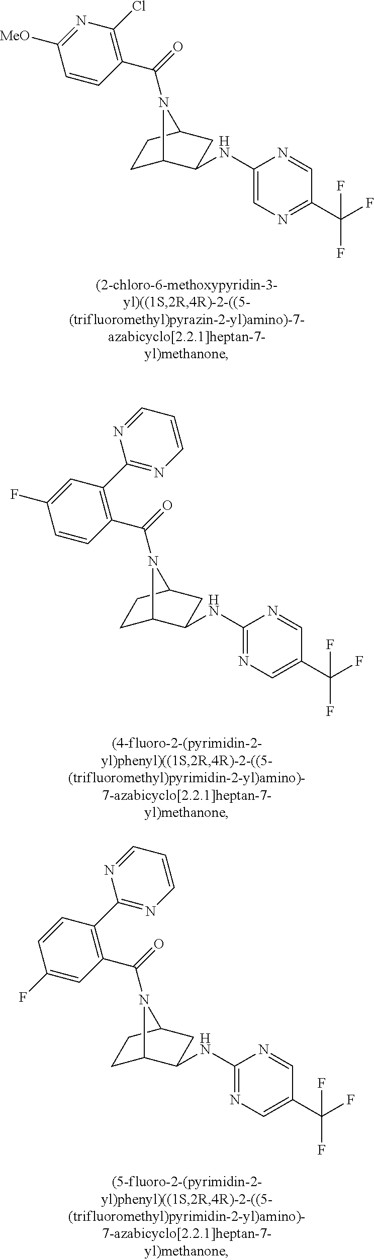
C1C2C(NC3=CN=C(C(F)(F)F)C=N3)CC(C1)N2C(=O)C1=C(Cl)N=C([MeO])C=C1.C1C2C(NC3=NC=C(C(F)(F)F)C=N3)CC(C1)N2C(=O)C1=C(C2=NC=CC=N2)C=C(F)C=C1.C1C2C(NC3=NC=C(C(F)(F)F)C=N3)CC(C1)N2C(=O)C1=C(C2=NC=CC=N2)C=CC(F)=C1
